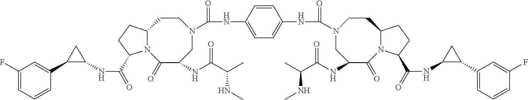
C1(NC(=O)C2N3C(CC2)CCN(C(NC2=CC=C(NC(=O)N4CC(NC(C(C)NC)=O)C(=O)N5C(CC4)CCC5C(=O)NC4C(C5=CC=CC(F)=C5)C4)C=C2)=O)CC(NC(C(C)NC)=O)C3=O)C(C2=CC(F)=CC=C2)C1
